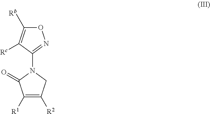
O1C([Rb])=C([Rc])C(N2CC([R2])=C([R1])C2=O)=N1
